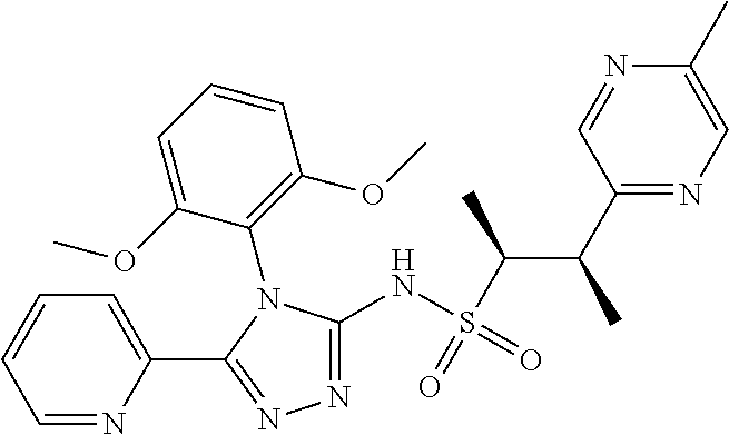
N1=C(NS(=O)(=O)C(C)C(C)C2=NC=C(C)N=C2)N(C2=C(OC)C=CC=C2OC)C(C2=CC=CC=N2)=N1
